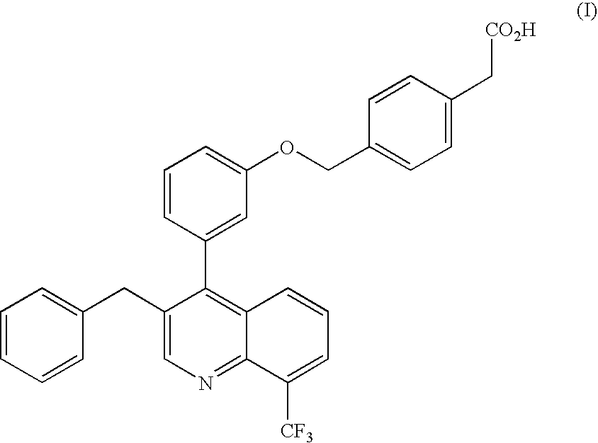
C1=CC=CC(CC2=CN=C3C(=C2C2=CC(OCC4=CC=C(C[CO2H])C=C4)=CC=C2)C=CC=C3[CF3])=C1
